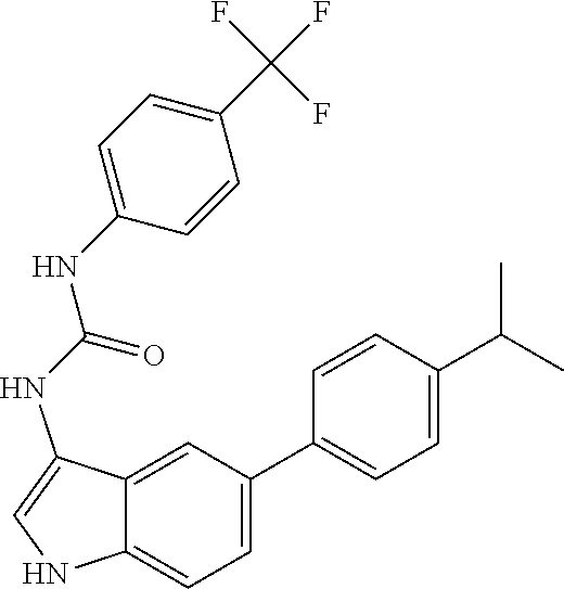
C1=CC(C(C)C)=CC=C1C1=CC=C2C(=C1)C(NC(=O)NC1=CC=C(C(F)(F)F)C=C1)=CN2
